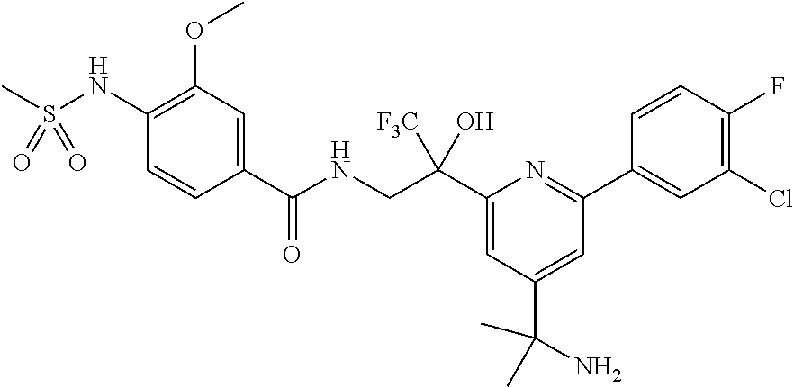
C1(C(CNC(C2=CC(OC)=C(NS(C)(=O)=O)C=C2)=O)([F3C])O)=CC(C(N)(C)C)=CC(C2=CC(Cl)=C(F)C=C2)=N1
